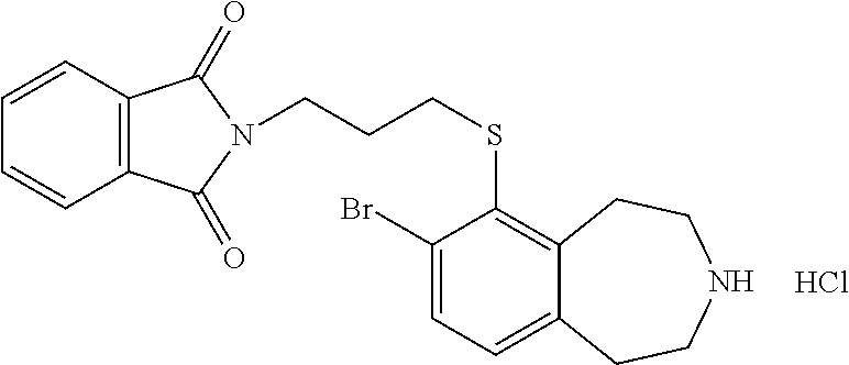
Cl.C1(Br)=CC=C2C(=C1SCCCN1C(=O)C3=C(C=CC=C3)C1=O)CCNCC2
